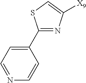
C1(C2=CC=NC=C2)=NC([X9])=CS1
